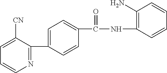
N1=C(C2=CC=C(C(NC3=C(N)C=CC=C3)=O)C=C2)C([CN])=CC=C1
